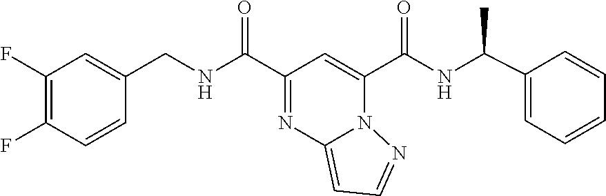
C1=CC(F)=C(F)C=C1CNC(C1=NC2=CC=NN2C(C(NC(C2=CC=CC=C2)C)=O)=C1)=O
